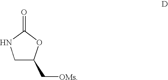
C1C(C[OMs])OC(=O)N1
